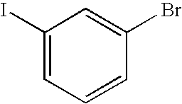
C1(I)=CC=CC(Br)=C1
